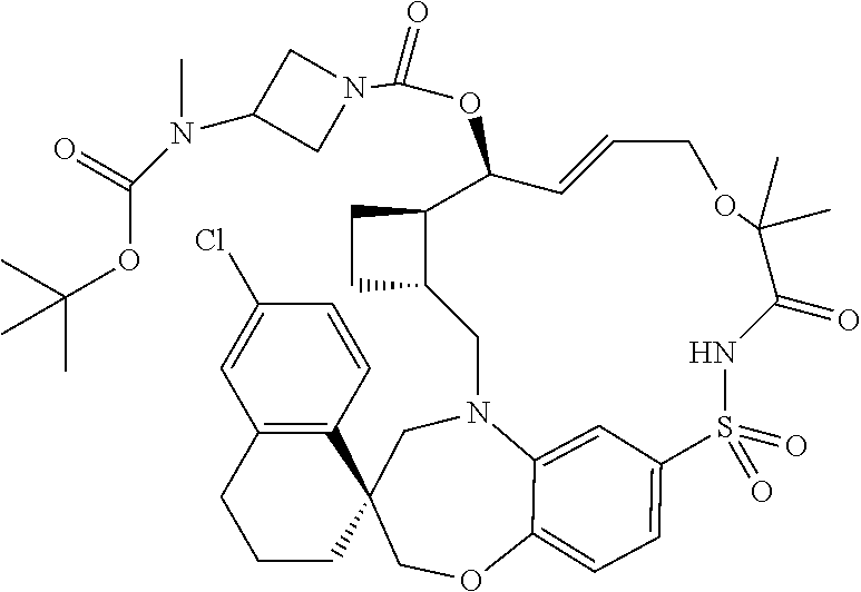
C1C2(COC3=CC=C4C=C3N1CC1C(C(OC(N3CC(N(C(OC(C)(C)C)=O)C)C3)=O)C=CCOC(C)(C)C(=O)NS4(=O)=O)CC1)CCCC1=C2C=CC(Cl)=C1
